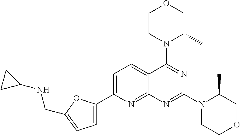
C1=C(C2=CC=C(CNC3CC3)O2)N=C2C(=C1)C(N1C(C)COCC1)=NC(N1CCOCC1C)=N2
